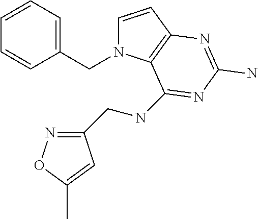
C1=CC2=C(N1CC1=CC=CC=C1)C(NCC1=NOC(C)=C1)=NC(N)=N2
